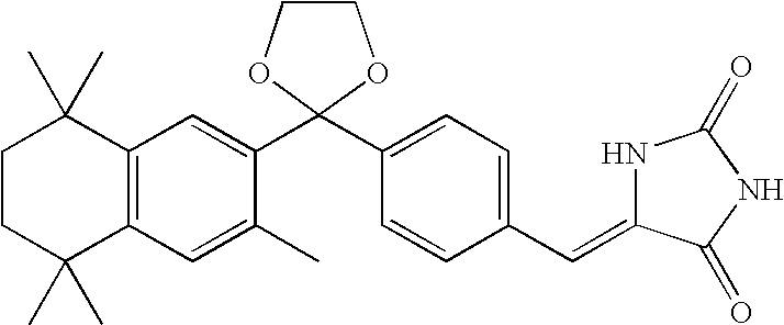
C1CC(C)(C)C2=C(C1(C)C)C=C(C1(C3=CC=C(C=C4NC(=O)NC4=O)C=C3)OCCO1)C(C)=C2
